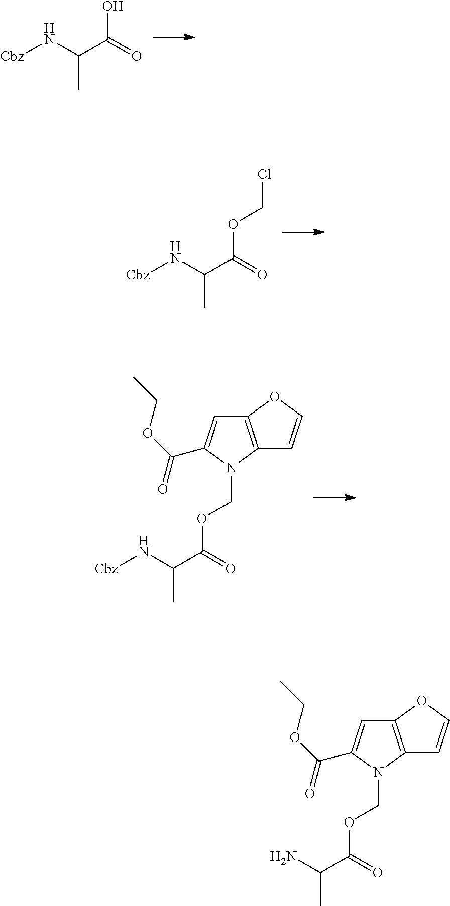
[Cbz]NC(C(=O)O)C.[Cbz]NC(C(=O)OCCl)C.[Cbz]NC(C(=O)OCN1C2=C(C=C1C(=O)OCC)OC=C2)C.NC(C(=O)OCN1C2=C(C=C1C(=O)OCC)OC=C2)C
